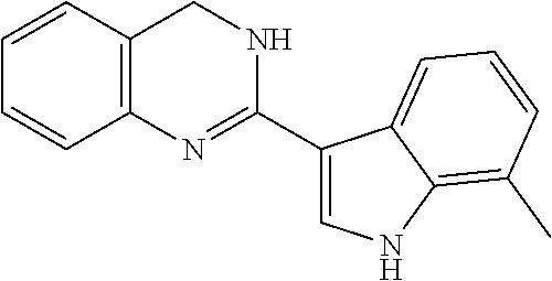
C12=C(C=CC=C1)CNC(C1=CNC3=C(C)C=CC=C13)=N2
